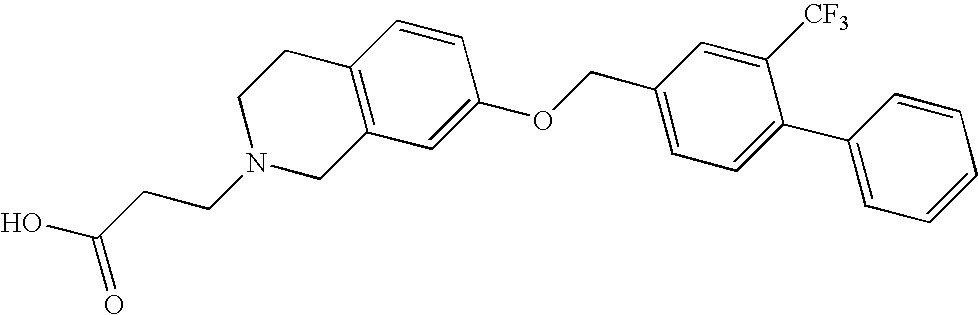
C12=C(C=C(OCC3=CC=C(C4=CC=CC=C4)C([CF3])=C3)C=C1)CN(CCC(O)=O)CC2
